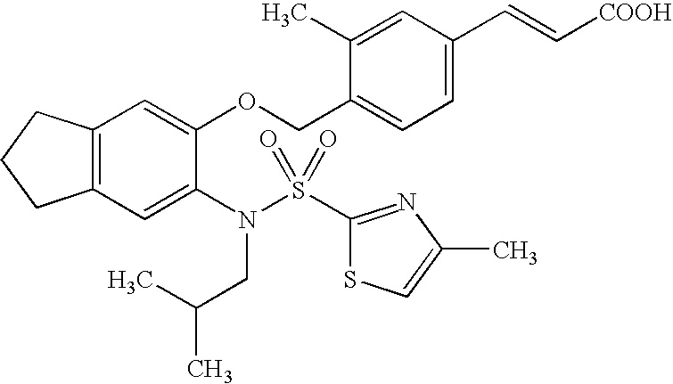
C12=C(C=C(N(S(C3=NC(C)=CS3)(=O)=O)CC(C)C)C(OCC3=CC=C(C=C[COOH])C=C3C)=C1)CCC2
